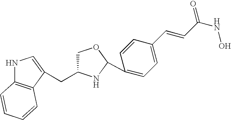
C1(C2NC(CC3=CNC4=C3C=CC=C4)CO2)=CC=C(C=CC(NO)=O)C=C1
